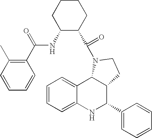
C1=CC=C2C(=C1)C1C(C(C3=CC=CC=C3)N2)CCN1C(=O)C1C(NC(C2=C(C)C=CC=C2)=O)CCCC1
